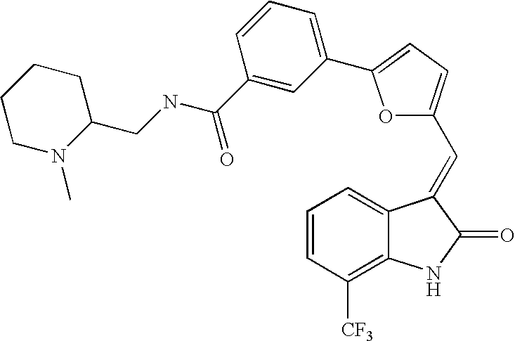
C1=CC([CF3])=C2C(=C1)C(=CC1=CC=C(C3=CC=CC(C(=O)NCC4CCCCN4C)=C3)O1)C(=O)N2
